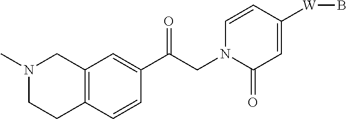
C12=C(C=CC(C(CN3C(=O)C=C([W]B)C=C3)=O)=C1)CCN(C)C2
